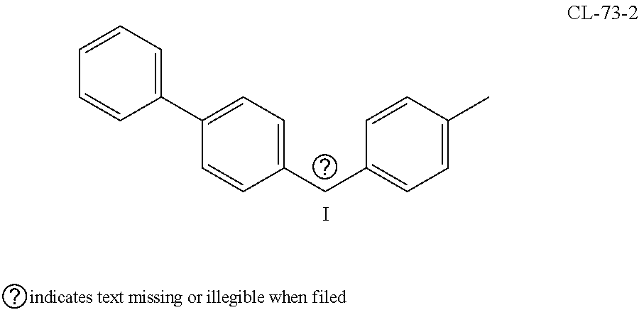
C1(CC2=CC=C(C)C=C2)=CC=C(C2=CC=CC=C2)C=C1.I
